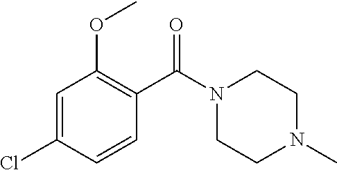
C1=C(Cl)C=CC(C(N2CCN(C)CC2)=O)=C1OC
